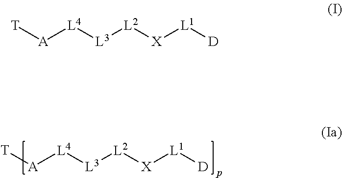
[A]([L4][L3][L2][X][L1][D])[T].[A]([L4][L3][L2][X][L1][D])[T]
